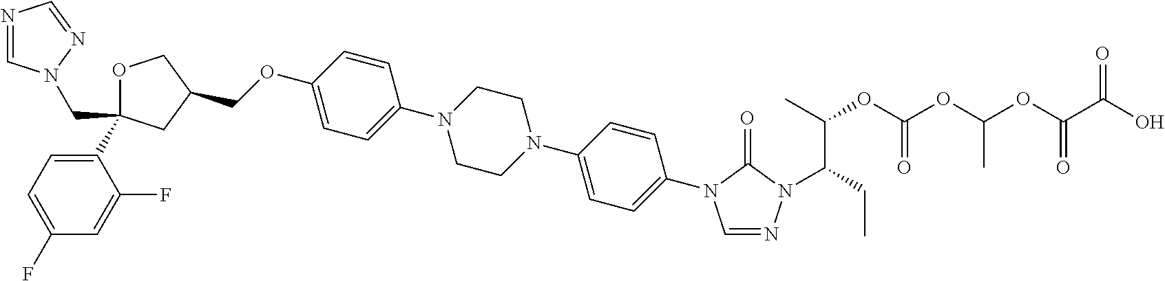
C1OC(C2=CC=C(F)C=C2F)(CN2C=NC=N2)CC1COC1=CC=C(N2CCN(C3=CC=C(N4C=NN(C(CC)C(C)OC(OC(OC(C(O)=O)=O)C)=O)C4=O)C=C3)CC2)C=C1
